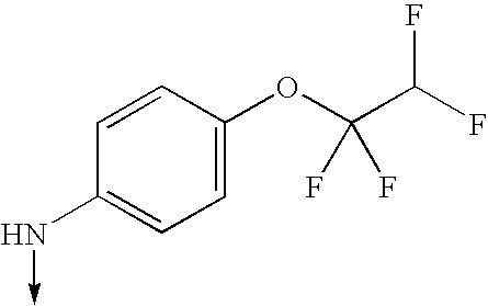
C1=CC(OC(C(F)F)(F)F)=CC=C1N->C
